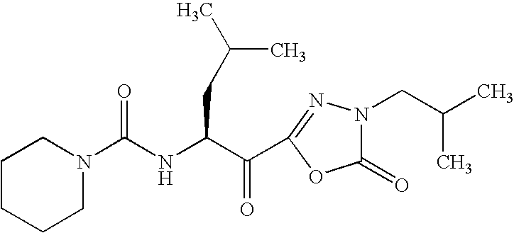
N(C(C(C1=NN(CC(C)C)C(=O)O1)=O)CC(C)C)C(=O)N1CCCCC1
